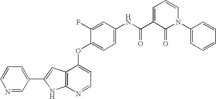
N(C1=CC=C(OC2=CC=NC3=C2C=C(C2=CC=CN=C2)N3)C(F)=C1)C(C1=CC=CN(C2=CC=CC=C2)C1=O)=O
